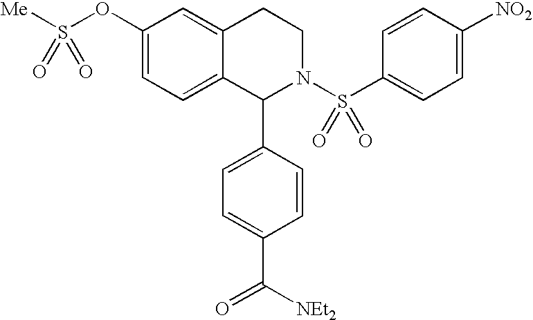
C1(OS([Me])(=O)=O)=CC=C2C(=C1)CCN(S(C1=CC=C([NO2])C=C1)(=O)=O)C2C1=CC=C(C([NEt2])=O)C=C1
